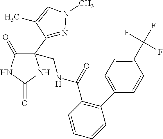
C1(=O)C(C2=NN(C)C=C2C)(CNC(=O)C2=C(C3=CC=C(C(F)(F)F)C=C3)C=CC=C2)NC(=O)N1
